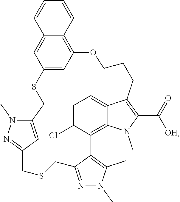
C12=CC(=C3C(=C1)C=CC=C3)OCCCC1=C(C([OH])=O)N(C)C3=C(C4=C(C)N(C)N=C4CSCC4=NN(C)C(=C4)CS2)C(Cl)=CC=C31
